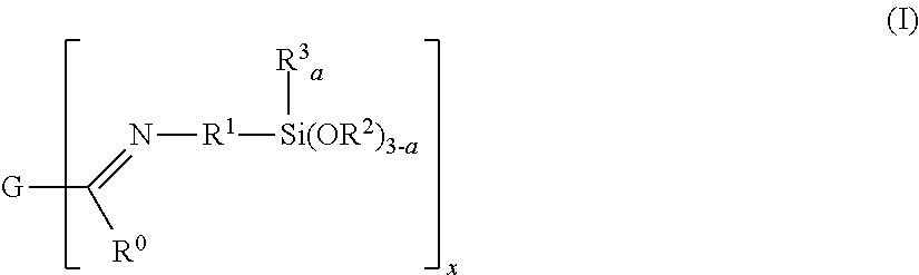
[G]C([R0])=N[R1][Si(OR2)3-a][R3a]
